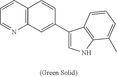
C1=CC2=C(N=C1)C=C(C1=CNC3=C1C=CC=C3C)C=C2
